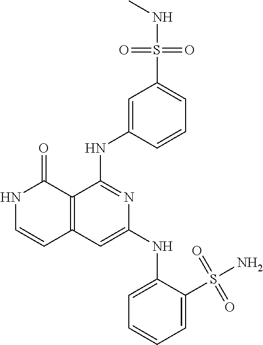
C12=C(C=C(NC3=CC=CC=C3S(N)(=O)=O)N=C1NC1=CC(S(NC)(=O)=O)=CC=C1)C=CNC2=O
